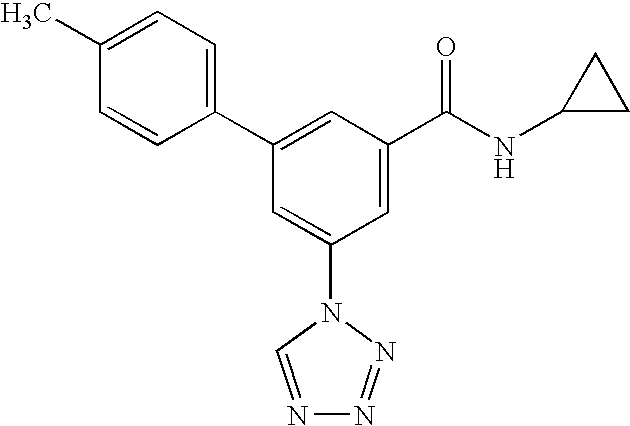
C1(C2=CC(C(NC3CC3)=O)=CC(N3C=NN=N3)=C2)=CC=C(C)C=C1
